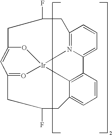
C12=N3C(=CC=C1)C1=C4C(=CC=C1)CC(F)CC1=O[Ir]34OC(=C1)CC(F)C2
